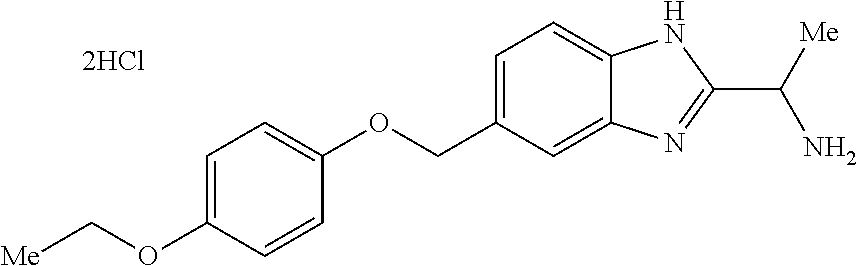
[Me]COC1=CC=C(OCC2=CC=C3C(=C2)N=C(C([Me])N)N3)C=C1
